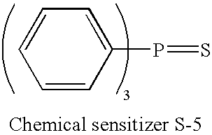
C1=CC(P=S)=CC=C1
